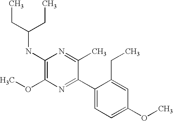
C1(NC(CC)CC)=C(OC)N=C(C2=CC=C(OC)C=C2CC)C(C)=N1
